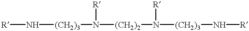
[R]N[(CH2)3]N([(CH2)2]N([(CH2)3]N[R])[R])[R]
